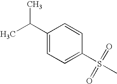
C1=CC(C(C)C)=CC=C1S(C)(=O)=O
